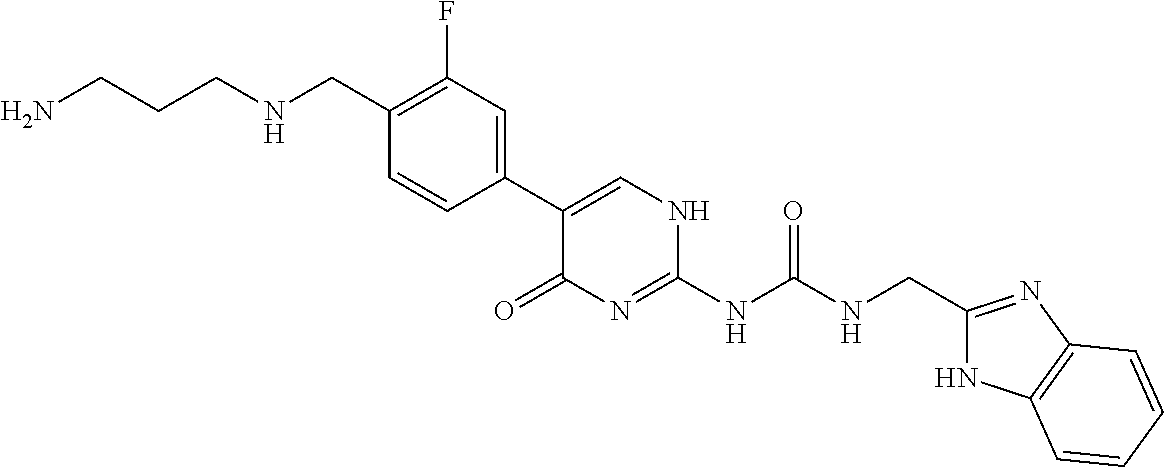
C1(C2=CNC(NC(NCC3=NC4=C(N3)C=CC=C4)=O)=NC2=O)=CC(F)=C(CNCCCN)C=C1
